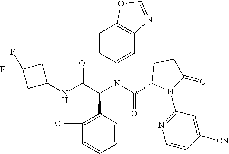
N(C(C1N(C2=NC=CC([CN])=C2)C(=O)CC1)=O)(C(C(NC1CC(F)(F)C1)=O)C1=C(Cl)C=CC=C1)C1=CC2=C(C=C1)OC=N2
